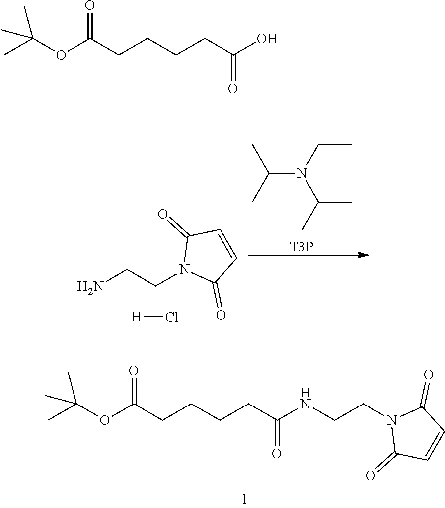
C(N(CC)C(C)C)(C)C.[T3P].NCCN1C(=O)C=CC1=O.[H]Cl.O(C(CCCCC(NCCN1C(=O)C=CC1=O)=O)=O)C(C)(C)C.O(C(CCCCC(O)=O)=O)C(C)(C)C
